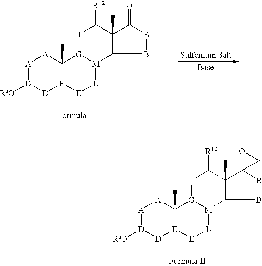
[A]1[D]([RaO])[D][E]2C(C)([A]1)[G]1[M]([L][E]2)C2C(C)(C([R12])[J]1)C(=O)BB2.[A]1[D]([RaO])[D][E]2C(C)([A]1)[G]1[M]([L][E]2)C2C(C)(C([R12])[J]1)C1(BB2)OC1
